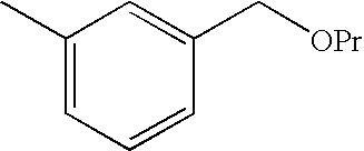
C1(C)=CC=CC(C[OPr])=C1
